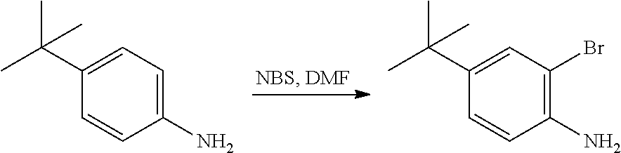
C1(C(C)(C)C)=CC=C(N)C=C1.C1(C(C)(C)C)=CC(Br)=C(N)C=C1
